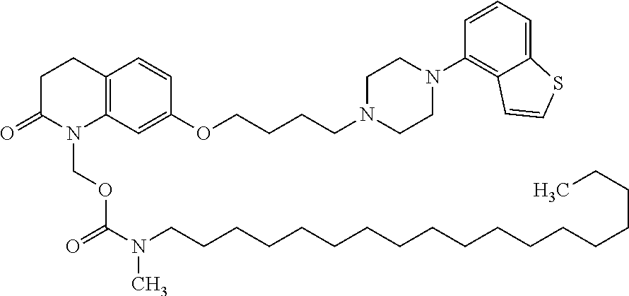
C1C(=O)N(COC(=O)N(CCCCCCCCCCCCCCCCCC)C)C2=C(C1)C=CC(OCCCCN1CCN(C3=C4C(=CC=C3)SC=C4)CC1)=C2
